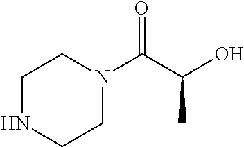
C1NCCN(C(C(O)C)=O)C1
